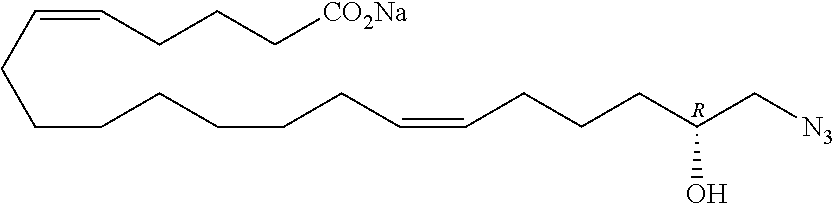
C(=CCCC[CO2Na])CCCCCCCC=CCCCC(C[N3])O.[R]
